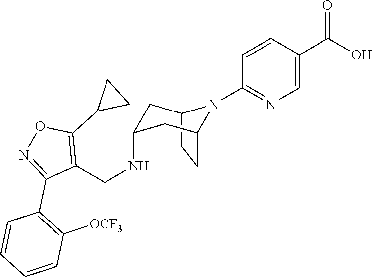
C12CCC(CC(NCC3=C(C4CC4)ON=C3C3=C([OCF3])C=CC=C3)C1)N2C1=NC=C(C(O)=O)C=C1
